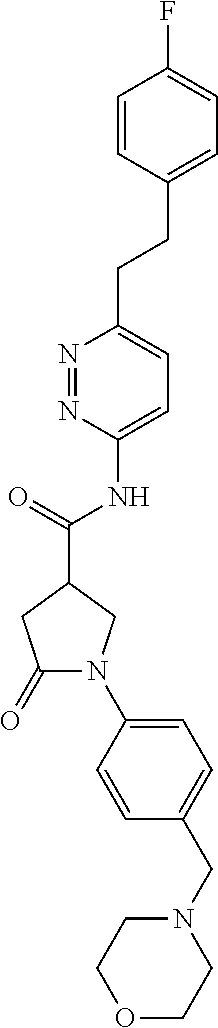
C1(=O)N(C2=CC=C(CN3CCOCC3)C=C2)CC(C(=O)NC2=CC=C(CCC3=CC=C(F)C=C3)N=N2)C1
